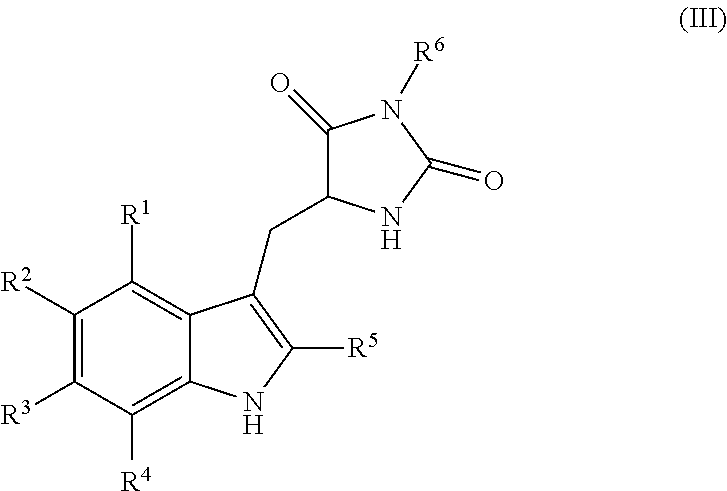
C1([R2])=C([R3])C([R4])=C2C(=C1[R1])C(CC1C(=O)N([R6])C(=O)N1)=C([R5])N2
